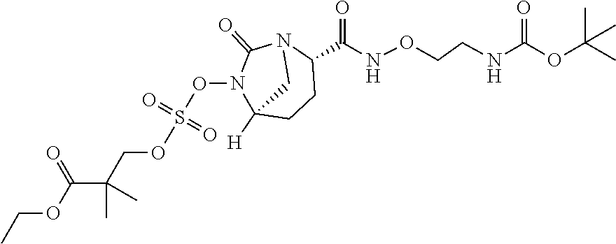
CCOC(C(COS(ON1C2([H])CCC(C(NOCCNC(OC(C)(C)C)=O)=O)N(C1=O)C2)(=O)=O)(C)C)=O
